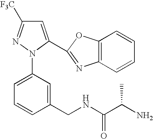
C1=C(N2N=C([F3C])C=C2C2=NC3=C(O2)C=CC=C3)C=C(CNC(C(N)C)=O)C=C1
